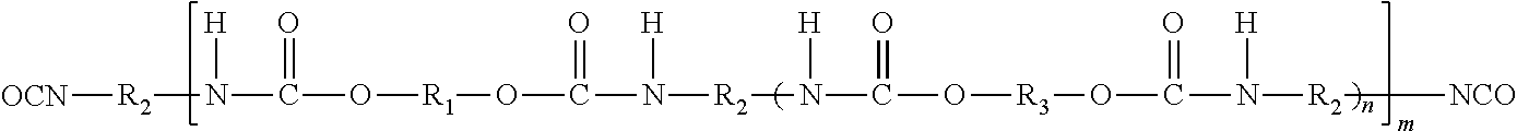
[R2](N(C(=O)O[R1]OC(N([H])[R2]N(C(=O)O[R3]OC(=O)N([H])[R2][NCO])[H])=O)[H])[OCN]
